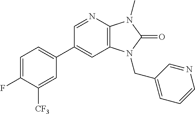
C1(C2=CC=C(F)C([CF3])=C2)=CC2=C(N=C1)N(C)C(=O)N2CC1=CC=CN=C1
